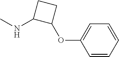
CNC1C(OC2=CC=CC=C2)CC1
